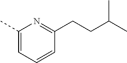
C1(C)=CC=CC(CCC(C)C)=N1
